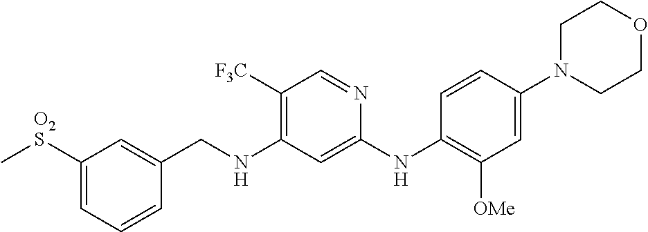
C1=C(CNC2=C([F3C])C=NC(NC3=C([OMe])C=C(N4CCOCC4)C=C3)=C2)C=CC=C1[O2S]C
